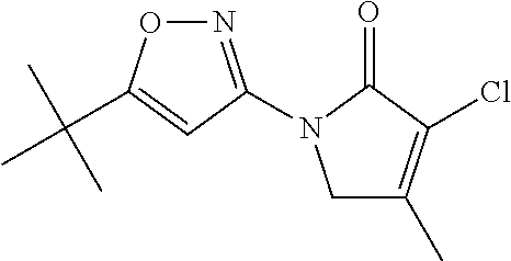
N1=C(N2CC(C)=C(Cl)C2=O)C=C(C(C)(C)C)O1
